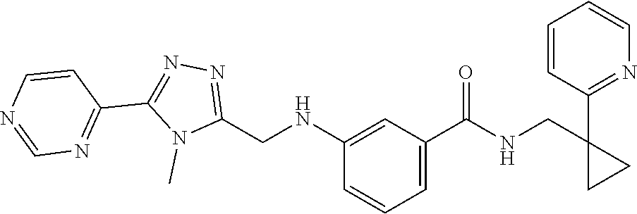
N1(C)C(CNC2=CC(C(=O)NCC3(C4=NC=CC=C4)CC3)=CC=C2)=NN=C1C1=NC=NC=C1
